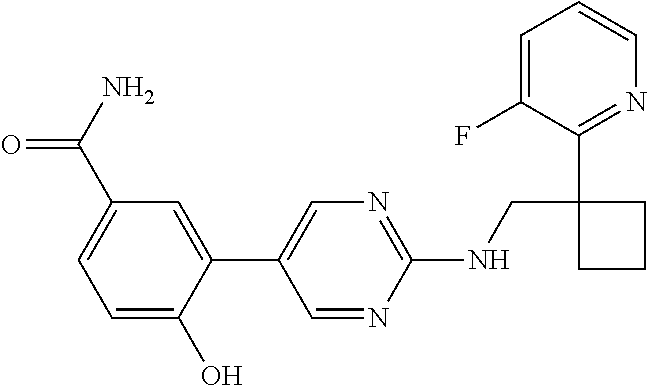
C1(C2=CN=C(NCC3(C4=NC=CC=C4F)CCC3)N=C2)=CC(C(N)=O)=CC=C1O
